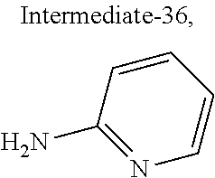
C1=CC(N)=NC=C1
